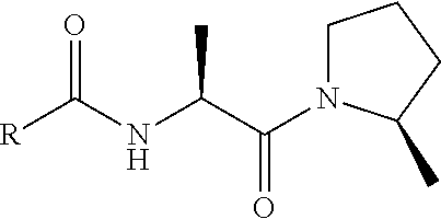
[R]C(NC(C)C(=O)N1CCCC1C)=O
